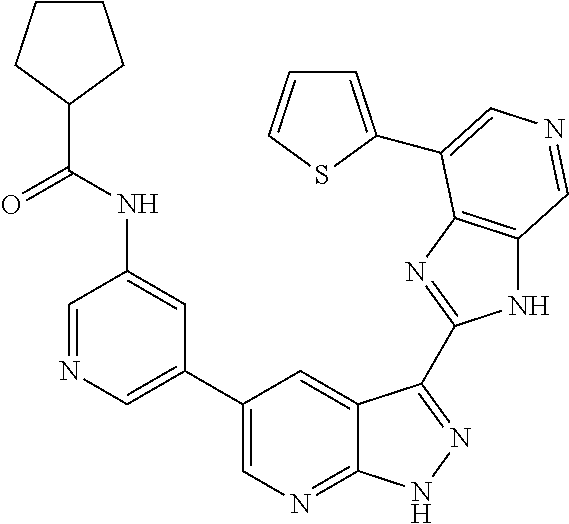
C1(C2=CN=CC(NC(C3CCCC3)=O)=C2)=CN=C2C(=C1)C(C1=NC3=C(N1)C=NC=C3C1=CC=CS1)=NN2
